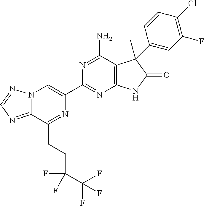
C12=NC=NN1C=C(C1=NC3=C(C(N)=N1)C(C)(C1=CC(F)=C(Cl)C=C1)C(=O)N3)N=C2CCC(F)(C(F)(F)F)F
